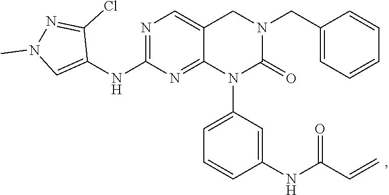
C1(NC2=CN(C)N=C2Cl)=NC=C2C(=N1)N(C1=CC=CC(NC(C=C)=O)=C1)C(=O)N(CC1=CC=CC=C1)C2
